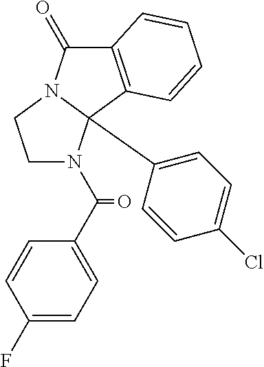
C12=C(C3(C4=CC=C(Cl)C=C4)N(C1=O)CCN3C(C1=CC=C(F)C=C1)=O)C=CC=C2
